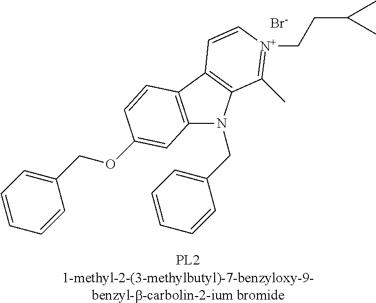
C12=C(C3=C(N1CC1=CC=CC=C1)C(C)=[N+](CCC(C)C)C=C3)C=CC(OCC1=CC=CC=C1)=C2.[Br-]
